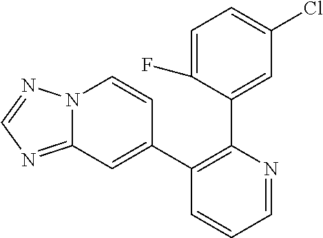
C1=NC(C2=CC(Cl)=CC=C2F)=C(C2=CC3=NC=NN3C=C2)C=C1
